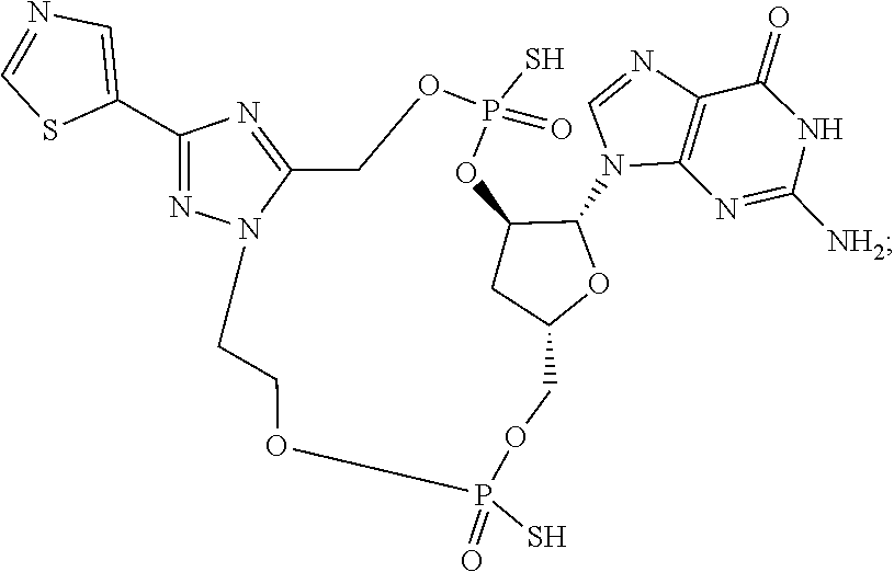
C1=NC2=C(N1C1C3CC(COP(S)(=O)OCCN4C(=NC(C5=CN=CS5)=N4)COP(S)(=O)O3)O1)N=C([NH2])NC2=O
